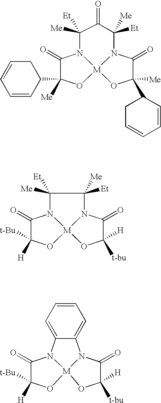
C1([Me])(C2CC=CC=C2)C(=O)N2[M]3(O1)OC(C1CC=CC=C1)([Me])C(=O)N3C([Et])([Me])C(=O)C2([Me])[Et].C1([t-bu])([H])C(=O)N2[M]3(O1)OC([H])([t-Bu])C(=O)N3C([Et])([Me])C2([Me])[Et].C1([t-bu])([H])C(=O)N2C3=CC=CC=C3N3C(=O)C([H])([t-Bu])O[M]32O1
